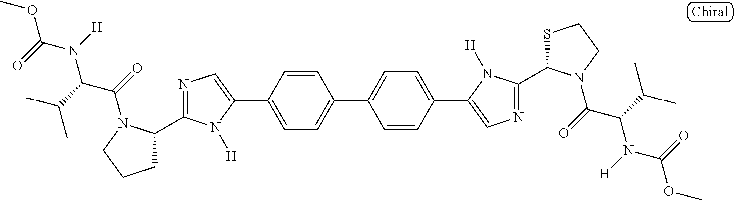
C1=C(C2=CN=C(C3CCCN3C(=O)C(C(C)C)N([H])C(=O)OC)N2[H])C=CC(C2=CC=C(C3=CN=C(C4SCCN4C(=O)C(C(C)C)N([H])C(=O)OC)N3[H])C=C2)=C1
